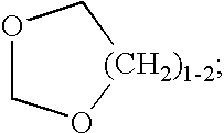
O1CO[(CH2)1-2]C1
